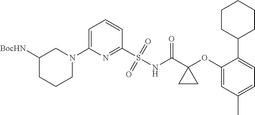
C1(N2CC([BocHN])CCC2)=CC=CC(S(=O)(=O)NC(C2(OC3=CC(C)=CC=C3C3CCCCC3)CC2)=O)=N1
